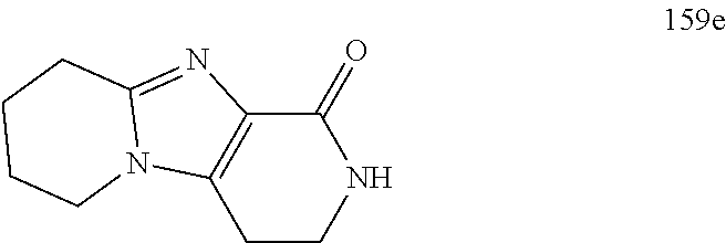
C1CNC(=O)C2=C1N1C(=N2)CCCC1
